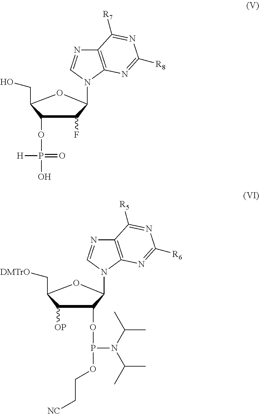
C1([OP])C(OP(OCC[NC])N(C(C)C)C(C)C)C(N2C=NC3=C2N=C([R6])N=C3[R5])OC1C[DMTrO].P(O)(=O)(OC1C(F)C(N2C=NC3=C2N=C([R8])N=C3[R7])OC1CO)[H]
